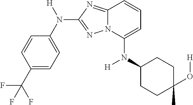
C1=CC(C(F)(F)F)=CC=C1N([H])C1=NN2C(=N1)C=CC=C2N(C1CCC(C)(O[H])CC1)[H]
